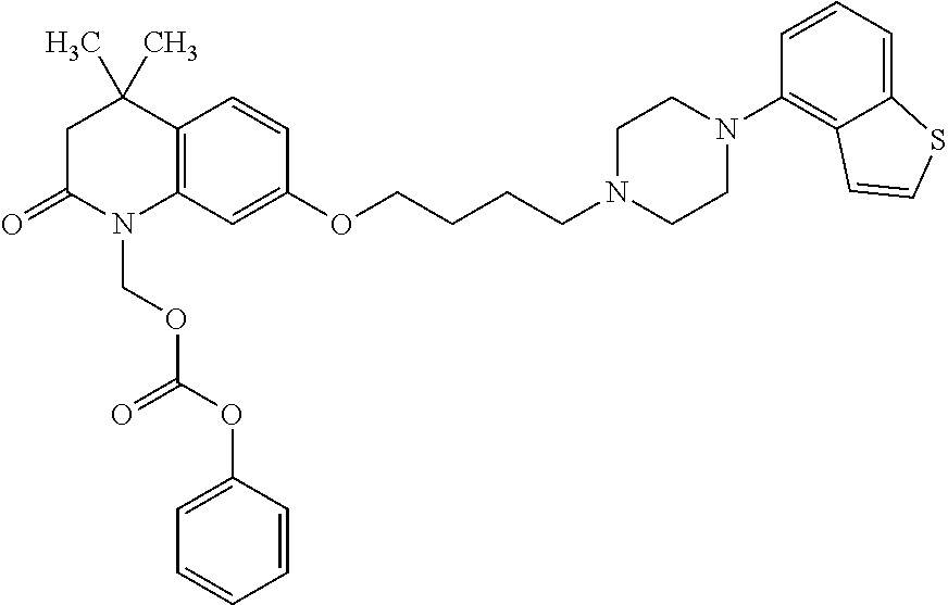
C1C(=O)N(COC(=O)OC2=CC=CC=C2)C2=C(C1(C)C)C=CC(OCCCCN1CCN(C3=C4C(=CC=C3)SC=C4)CC1)=C2
